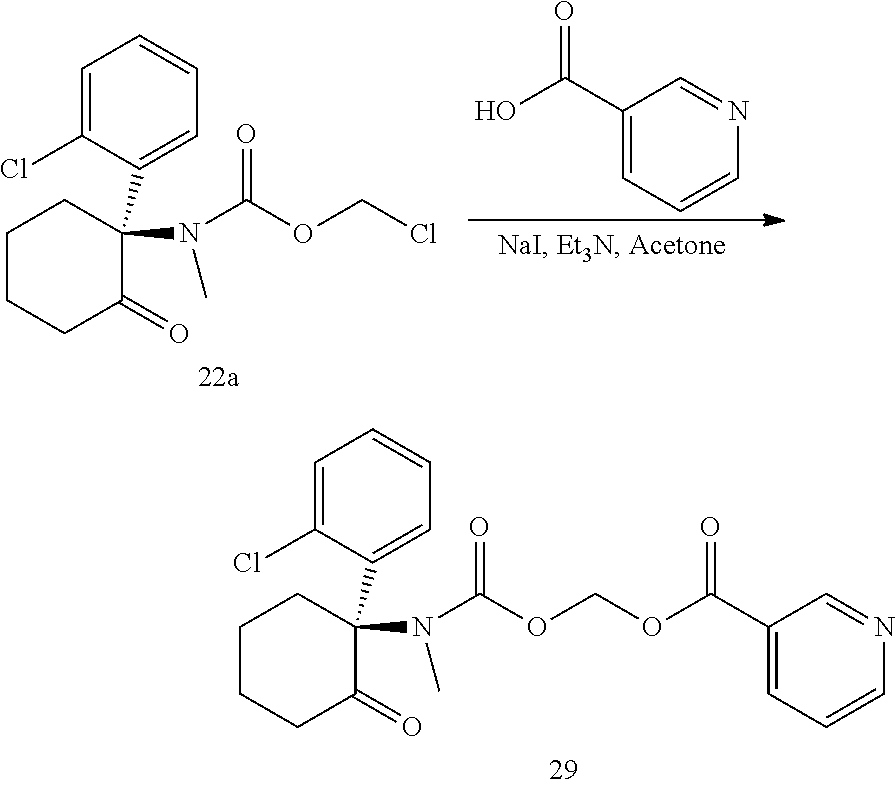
C1CCC(=O)C(N(C)C(OCOC(C2=CC=CN=C2)=O)=O)(C2=CC=CC=C2Cl)C1.C1CCC(=O)C(N(C)C(OCCl)=O)(C2=CC=CC=C2Cl)C1.OC(C1=CC=CN=C1)=O
